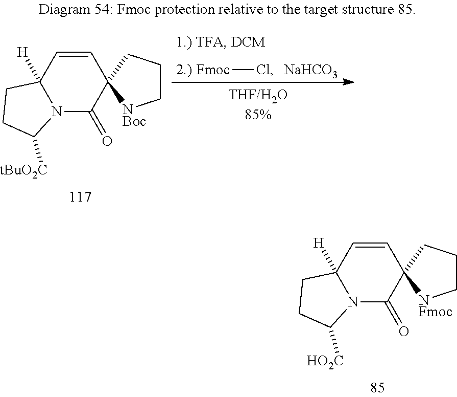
C1=CC2([H])N(C(=O)C13[NFmoc]CCC3)C([HO2C])CC2.[Fmoc]Cl.[NaHCO3].C1=CC2([H])N(C(=O)C13[NBoc]CCC3)C([tBuO2C])CC2
